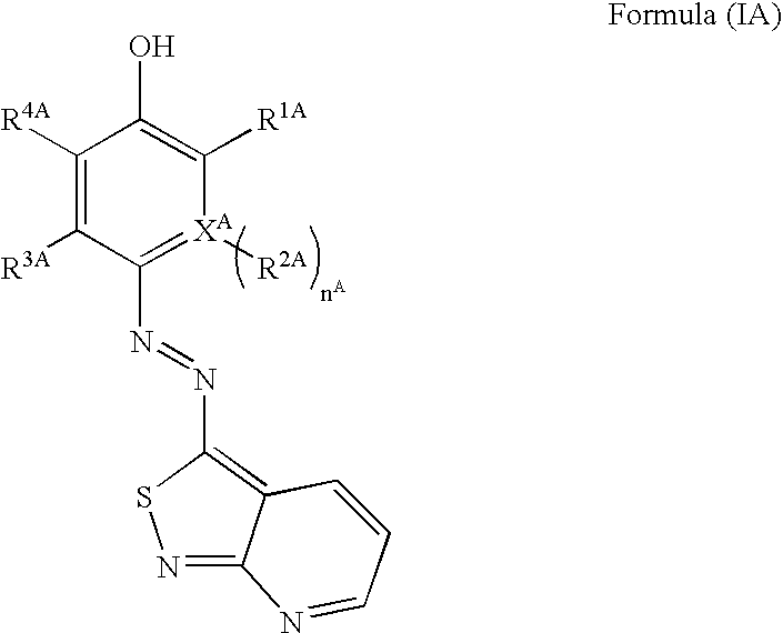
N1=C2C(=C(N=NC3=[XA]([R2A])C([R1A])=C(O)C([R4A])=C3[R3A])S1)C=CC=N2
